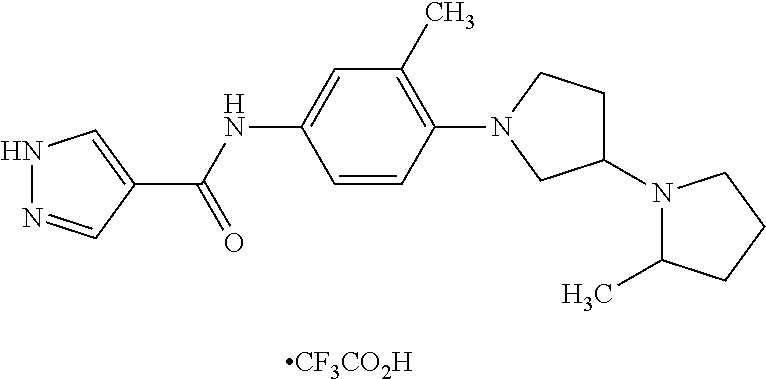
[CF3CO2H].C1(N2C(C)CCC2)CCN(C2=C(C)C=C(NC(C3=CNN=C3)=O)C=C2)C1
